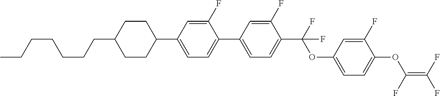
C1(C2=CC=C(C(OC3=CC=C(OC(=C(F)F)F)C(F)=C3)(F)F)C(F)=C2)=CC=C(C2CCC(CCCCCCC)CC2)C=C1F
